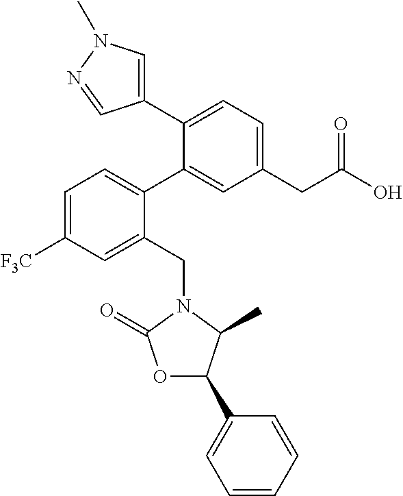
C1=C([F3C])C=C(CN2C(=O)OC(C3=CC=CC=C3)C2C)C(C2=CC(CC(O)=O)=CC=C2C2=CN(C)N=C2)=C1
